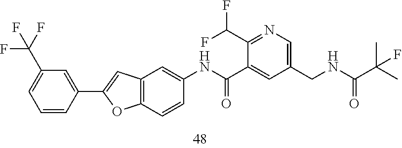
C1=C(C(F)(F)F)C=C(C2=CC3=C(O2)C=CC(NC(C2=CC(CNC(C(C)(C)F)=O)=CN=C2C(F)F)=O)=C3)C=C1
